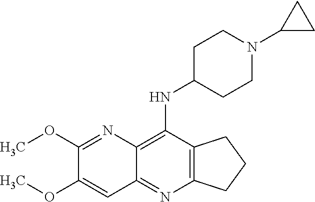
C12=C(C(NC3CCN(C4CC4)CC3)=C3C(=N1)C=C(OC)C(OC)=N3)CCC2
